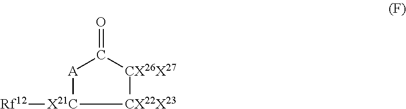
[CX22X23]1[CX26X27]C(=O)[A][X21C]1[Rf12]
